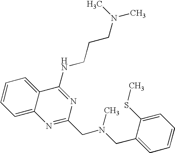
C1=C2C(=CC=C1)C(NCCCN(C)C)=NC(CN(CC1=CC=CC=C1SC)C)=N2
